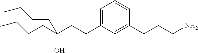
C(CCN)C1=CC(CCC(CCCC)(CCCC)O)=CC=C1
